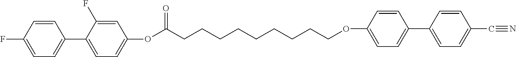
FC1=CC=C(C2=CC=C(OC(CCCCCCCCCOC3=CC=C(C4=CC=C(C#N)C=C4)C=C3)=O)C=C2F)C=C1
